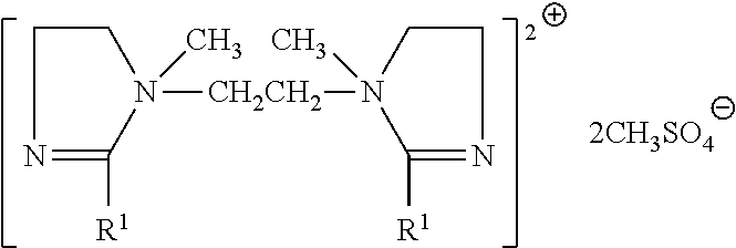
C1([R1])=NCCN1([CH2CH2]N1(C)C([R1])=NCC1)C
